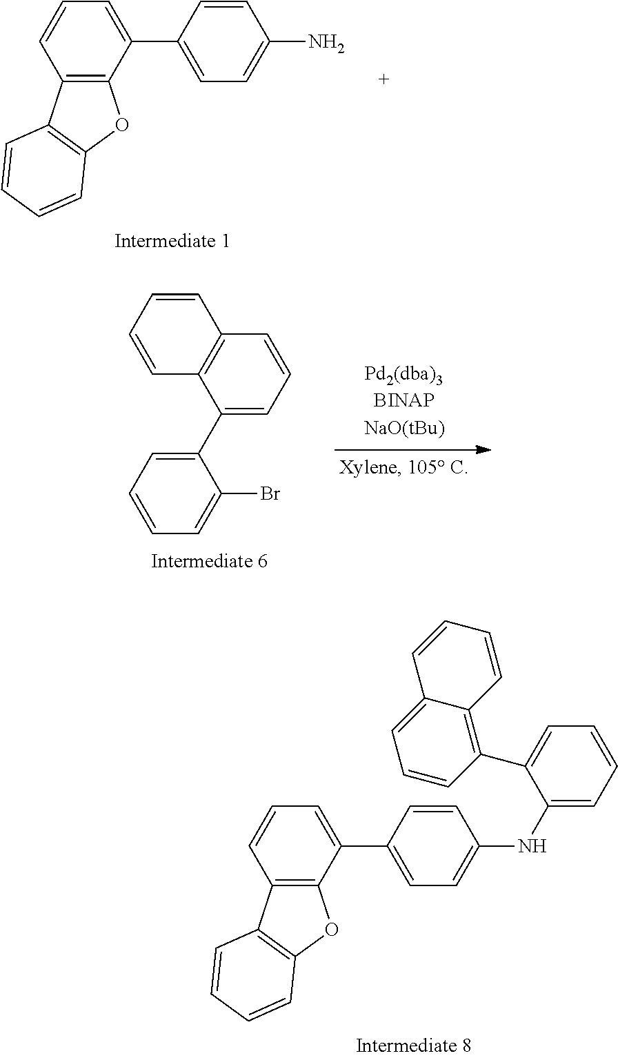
NC1=CC=C(C2=CC=CC3=C2OC2=C3C=CC=C2)C=C1.C1(C2=CC=CC=C2Br)=CC=CC2=C1C=CC=C2.N(C1=CC=C(C2=CC=CC3=C2OC2=C3C=CC=C2)C=C1)C1=CC=CC=C1C1=C2C(=CC=C1)C=CC=C2
